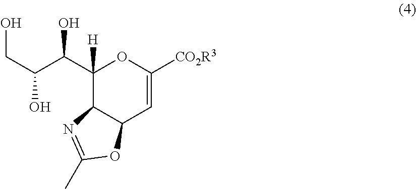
C1(C(O)C(CO)O)([H])C2C(C=C([CO2R3])O1)OC(C)=N2
